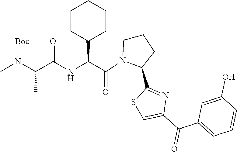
C1N(C(C(NC(=O)C(C)N(C)[Boc])C2CCCCC2)=O)C(C2=NC(C(C3=CC=CC(O)=C3)=O)=CS2)CC1
